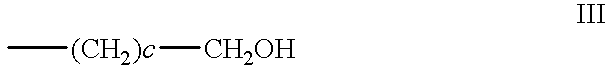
C[(CH2)c][CH2OH]
